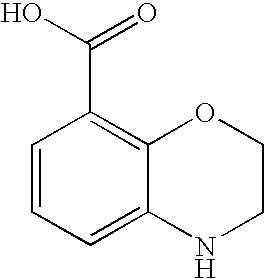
C1=CC=C2C(=C1C(O)=O)OCCN2
